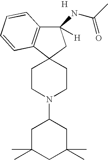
[H].C12(CCN(C3CC(C)(C)CC(C)(C)C3)CC1)C1=C(C(NC(C)=O)([H])C2)C=CC=C1
